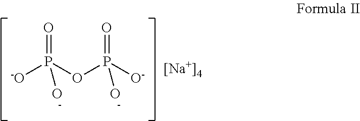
[-O]P(OP(O)(=O)[O-])(O)=O.[[Na+]4]
